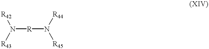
N([R]N([R44])[R45])([R42])[R43]
